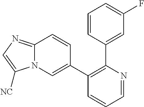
C1=NC(C2=CC(F)=CC=C2)=C(C2=CN3C(=NC=C3[NC])C=C2)C=C1
